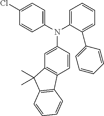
C1=C(N(C2=CC=C(Cl)C=C2)C2=CC3=C(C=C2)C2=C(C3(C)C)C=CC=C2)C(C2=CC=CC=C2)=CC=C1
